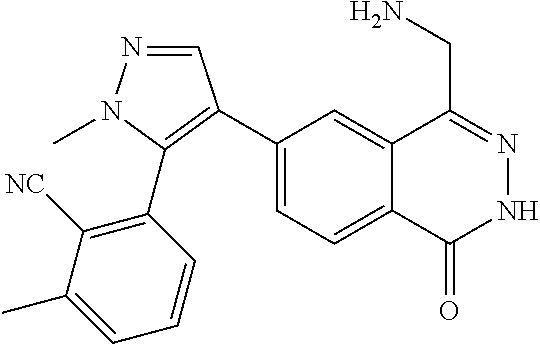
C1(C2=C(C3=C([NC])C(C)=CC=C3)N(C)N=C2)=CC=C2C(=C1)C(CN)=NNC2=O
